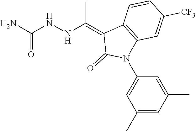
C1=CC([CF3])=CC2=C1C(=C(NNC(N)=O)C)C(=O)N2C1=CC(C)=CC(C)=C1
